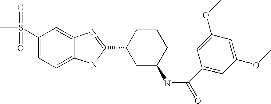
C1(S(C)(=O)=O)=CC=C2C(=C1)N=C(C1CC(NC(=O)C3=CC(OC)=CC(OC)=C3)CCC1)N2
